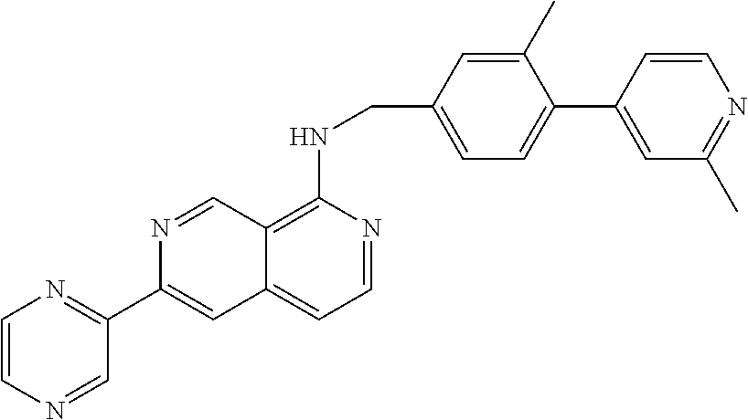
C1(C2=CC3=CC=NC(NCC4=CC=C(C5=CC(C)=NC=C5)C(C)=C4)=C3C=N2)=NC=CN=C1
